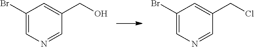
C1(Br)=CN=CC(CO)=C1.C1(Br)=CN=CC(CCl)=C1
